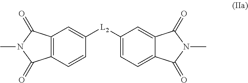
C12=C(C=CC([L2]C3=CC=C4C(=C3)C(=O)N(C)C4=O)=C1)C(=O)N(C)C2=O
